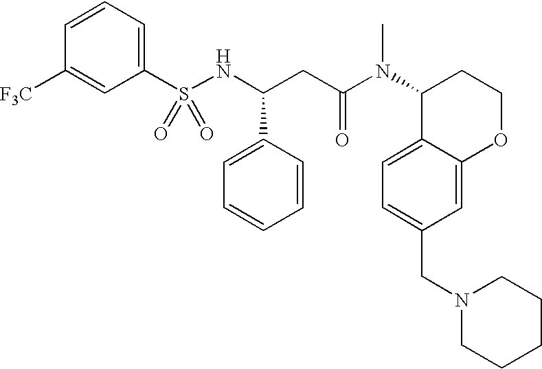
C1([F3C])=CC(S(NC(CC(N(C2C3=CC=C(CN4CCCCC4)C=C3OCC2)C)=O)C2=CC=CC=C2)(=O)=O)=CC=C1
